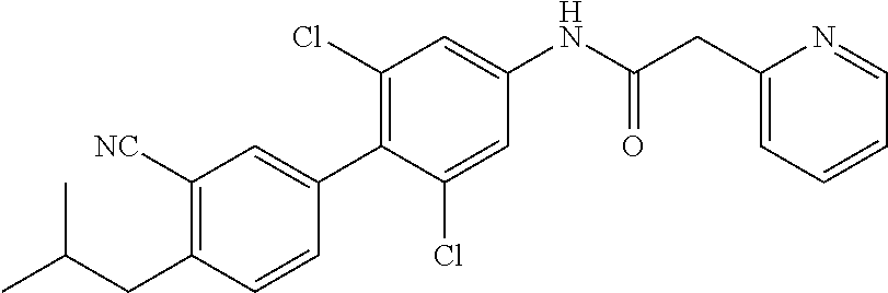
C1(CC(C)C)=C([NC])C=C(C2=C(Cl)C=C(NC(CC3=CC=CC=N3)=O)C=C2Cl)C=C1
